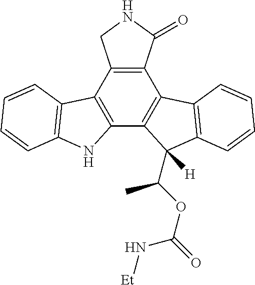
C12=C(C3=C(C4=C1C1=C(C4(C(OC(=O)N[Et])C)[H])C=CC=C1)NC1=C3C=CC=C1)CNC2=O
